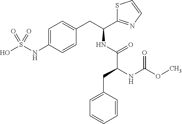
C1=C(NS(O)(=O)=O)C=CC(CC(C2=NC=CS2)NC(C(NC(OC)=O)CC2=CC=CC=C2)=O)=C1
